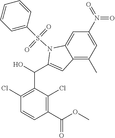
C1(Cl)=C(C(C2=CC3=C(C)C=C(N(=O)=O)C=C3N2S(C2=CC=CC=C2)(=O)=O)O)C(Cl)=C(C(OC)=O)C=C1
